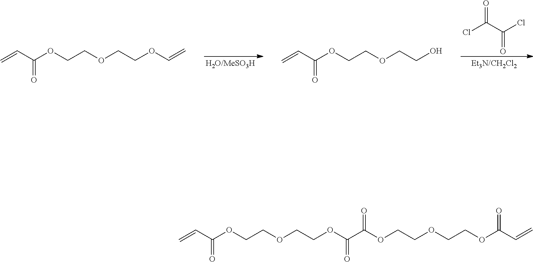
ClC(C(Cl)=O)=O.C=CC(OCCOCCOC=C)=O.C=CC(OCCOCCO)=O.C=CC(OCCOCCOC(C(OCCOCCOC(C=C)=O)=O)=O)=O
